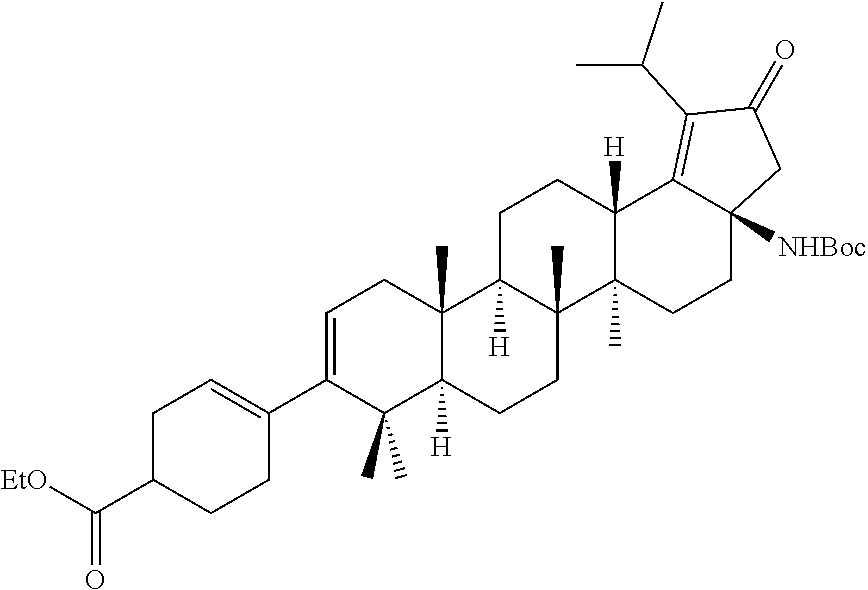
C1=C(C2=CCC(C([EtO])=O)CC2)C(C)(C)C2([H])C(C)(C1)C1([H])C(C)(CC2)C2(C)C([H])(CC1)C1=C(C(C)C)C(=O)CC1([NHBoc])CC2
